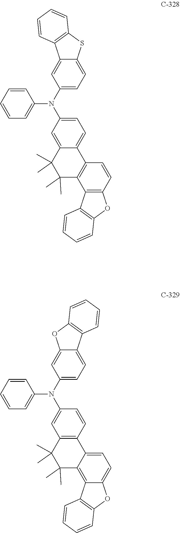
C1=C(N(C2=CC=C3C(=C2)C2=C(S3)C=CC=C2)C2=CC=CC=C2)C=C2C(C)(C)C(C)(C)C3=C(C2=C1)C=CC1=C3C2=C(O1)C=CC=C2.C1=CC2=C(C=C1N(C1=CC=C3C(=C1)OC1=C3C=CC=C1)C1=CC=CC=C1)C(C)(C)C(C)(C)C1=C3C(=CC=C21)OC1=C3C=CC=C1
